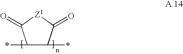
C1(*)C(*)C(=O)[Z1]C1=O
